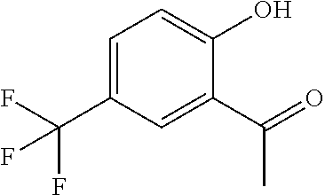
C1=C(C(F)(F)F)C=C(C(=O)C)C(O)=C1
